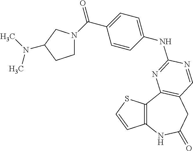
C12=C(C3=C(CC(=O)N1)C=NC(NC1=CC=C(C(=O)N4CCC(N(C)C)C4)C=C1)=N3)SC=C2
